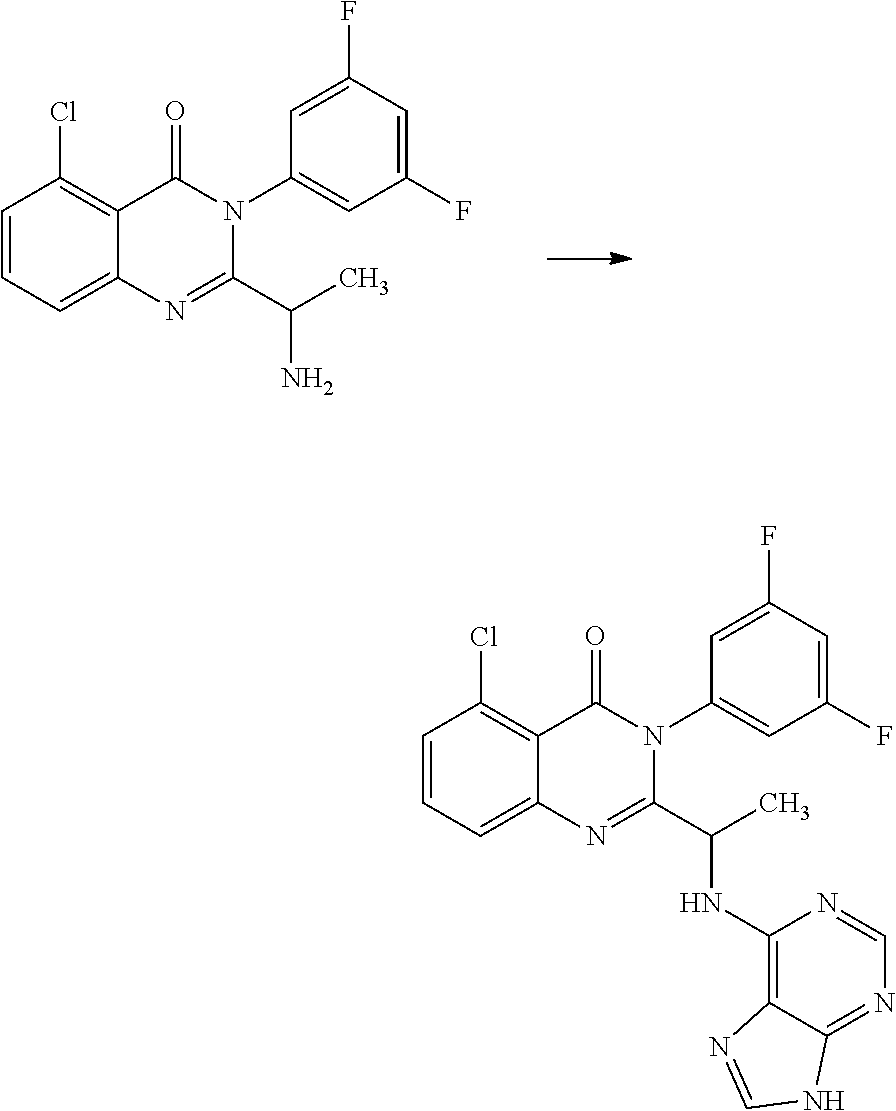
C1=CC=C2C(=C1Cl)C(=O)N(C1=CC(F)=CC(F)=C1)C(C(C)N)=N2.C1=CC=C2C(=C1Cl)C(=O)N(C1=CC(F)=CC(F)=C1)C(C(C)NC1=C3C(=NC=N1)NC=N3)=N2
